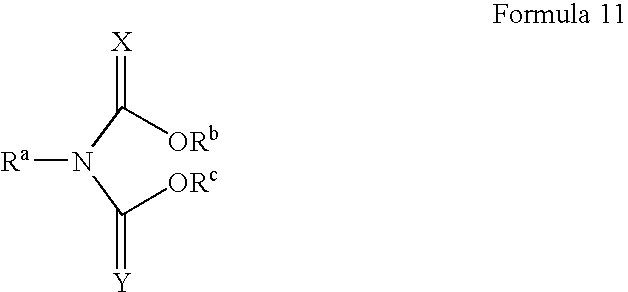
C(N(C(=[Y])[ORc])[Ra])(=[X])[ORb]
